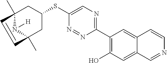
C1(C2=C(O)C=C3C(=C2)C=CN=C3)=NC=C(SC2CC3(C)N([H])C(C)(C2)C=C3)N=N1
